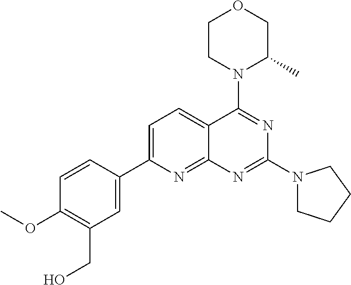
C1=C(C2=CC(CO)=C(OC)C=C2)N=C2C(=C1)C(N1C(C)COCC1)=NC(N1CCCC1)=N2
